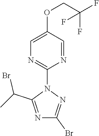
C1(Br)=NN(C2=NC=C(OCC(F)(F)F)C=N2)C(C(C)Br)=N1
